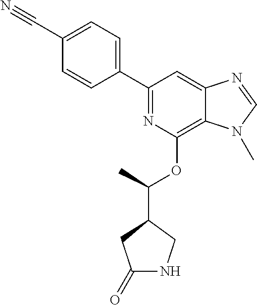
C1(C2=NC(OC(C3CC(=O)NC3)C)=C3C(=C2)N=CN3C)=CC=C(C#N)C=C1
